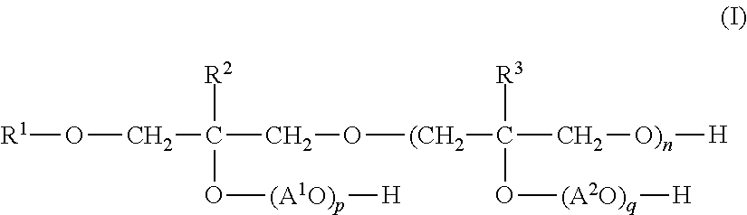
[R1]OCC(CO[(CH2]C(C[O)n][H])([R3])O[(A2O)q][H])([R2])O[(A1O)p][H]
